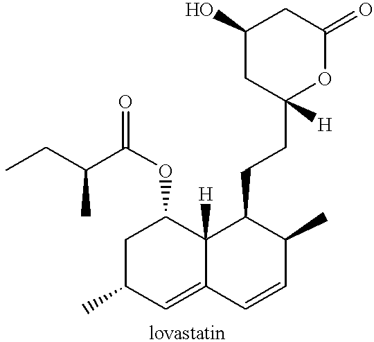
C1C(C)C=C2C([H])(C1OC(=O)C(CC)C)C(CCC1([H])OC(=O)CC(O)C1)C(C)C=C2
